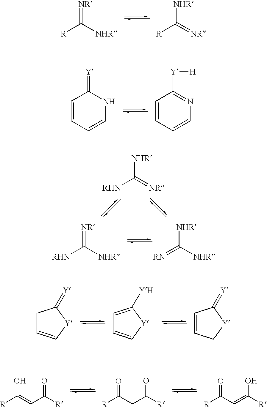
[NR]=C([NHR])[R].[NHR]C(=[NR])[R].C1=CC=CNC1=[Y].C1=CC=CN=C1[Y][H].[NR]=C([NHR])[RHN].[NHR]C([NHR])=[RN].[NHR]C(=[NR])[RHN].C1C=C[Y]C1=[Y].C1=C([YH])[Y]C=C1.C1=CC[Y]C1=[Y].OC(=CC([R])=O)[R].O=C(CC([R])=O)[R].O=C(C=C([R])O)[R]
